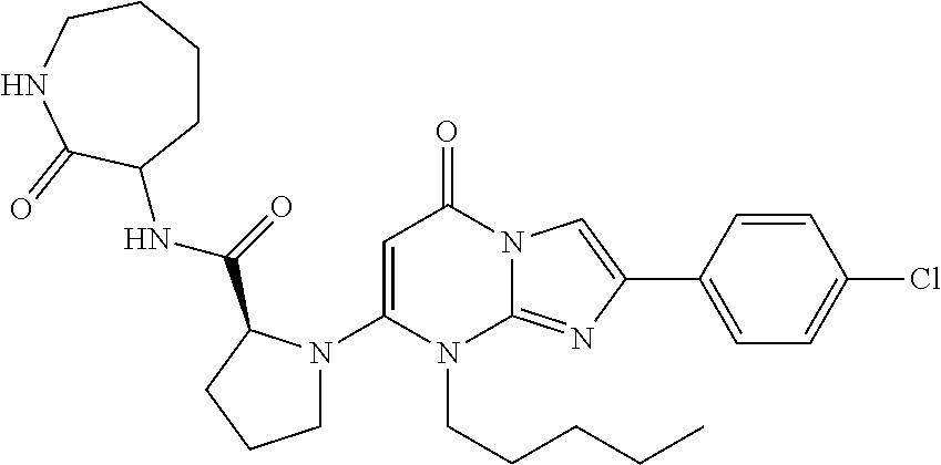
C1(N2CCCC2C(NC2CCCCNC2=O)=O)=CC(=O)N2C(=NC(C3=CC=C(Cl)C=C3)=C2)N1CCCCC
